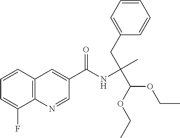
C1=CC2=C(C(F)=C1)N=CC(C(NC(C)(CC1=CC=CC=C1)C(OCC)OCC)=O)=C2
